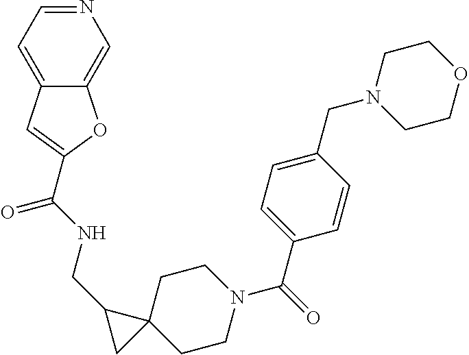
C(NCC1CC12CCN(C(C1=CC=C(CN3CCOCC3)C=C1)=O)CC2)(=O)C1=CC2=CC=NC=C2O1
